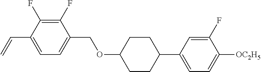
C1(F)=C(F)C(C=C)=CC=C1COC1CCC(C2=CC=C([OC2H5])C(F)=C2)CC1
